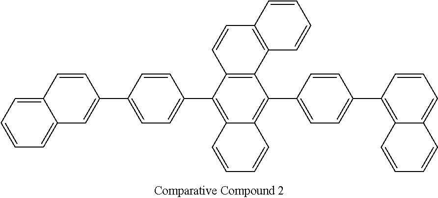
C1=CC=C2C(=C1)C=C(C1=CC=C(C3=C4C(=C(C5=CC=C(C6=C7C(=CC=C6)C=CC=C7)C=C5)C5=C3C=CC3=C5C=CC=C3)C=CC=C4)C=C1)C=C2
